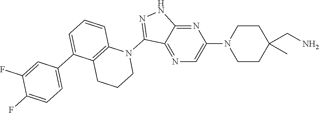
N1(C2=NNC3=NC(N4CCC(C)(CN)CC4)=CN=C23)C2=C(CCC1)C(C1=CC=C(F)C(F)=C1)=CC=C2
